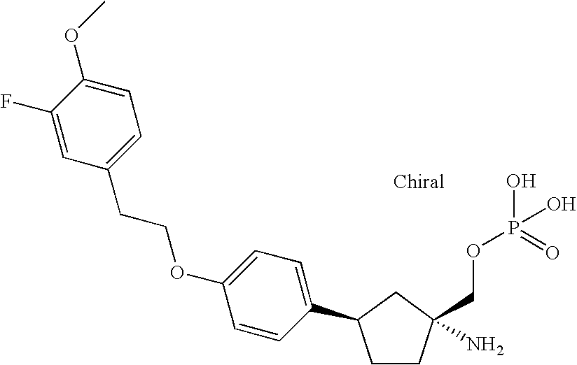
C1CC(COP(O)(O)=O)(N)CC1C1=CC=C(OCCC2=CC=C(OC)C(F)=C2)C=C1
